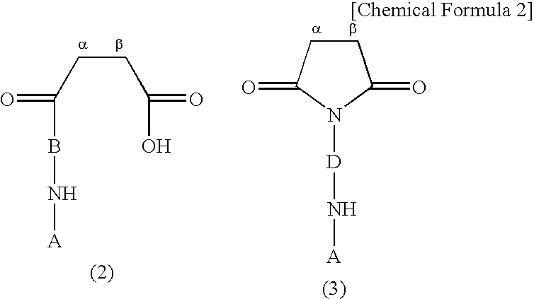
C(CC(=O)BN[A])C(=O)O.C1CC(=O)N([D]N[A])C1=O
